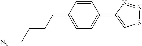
C1=CC(CCCC[N2])=CC=C1C1=CSN=N1
